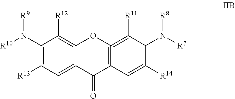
C1(N([R10])[R9])=C([R13])C=C2C(=C1[R12])OC1=C(C2=O)C=C([R14])C(N([R7])[R8])C=1[R11]
